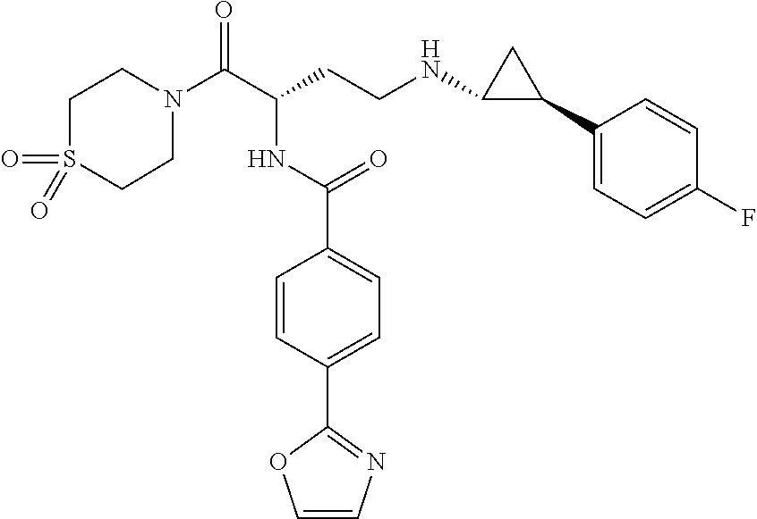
C1N(C(C(CCNC2C(C3=CC=C(F)C=C3)C2)NC(C2=CC=C(C3=NC=CO3)C=C2)=O)=O)CCS(=O)(=O)C1
